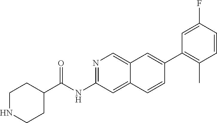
N1=C(NC(=O)C2CCNCC2)C=C2C(=C1)C=C(C1=C(C)C=CC(F)=C1)C=C2
